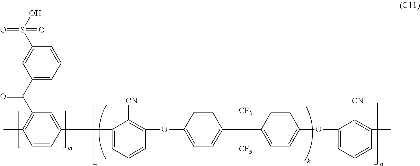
C1=CC=C(C(C2=C(C)C=CC(C3=CC=CC(OC4=CC=C(C([CF3])([CF3])C5=CC=C(OC6=CC=CC(C)=C6[CN])C=C5)C=C4)=C3[CN])=C2)=O)C=C1S(=O)(O)=O
